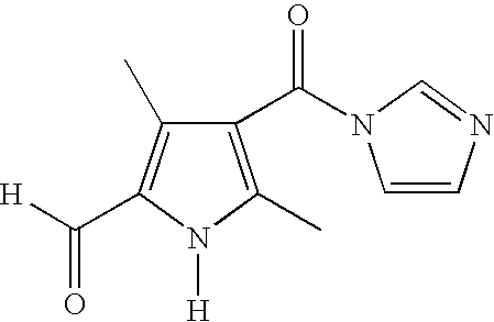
C1(C(N2C=CN=C2)=O)=C(C)N([H])C(C([H])=O)=C1C
